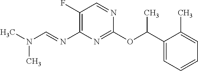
C1=CC=C(C(OC2=NC(N=CN(C)C)=C(F)C=N2)C)C(C)=C1
